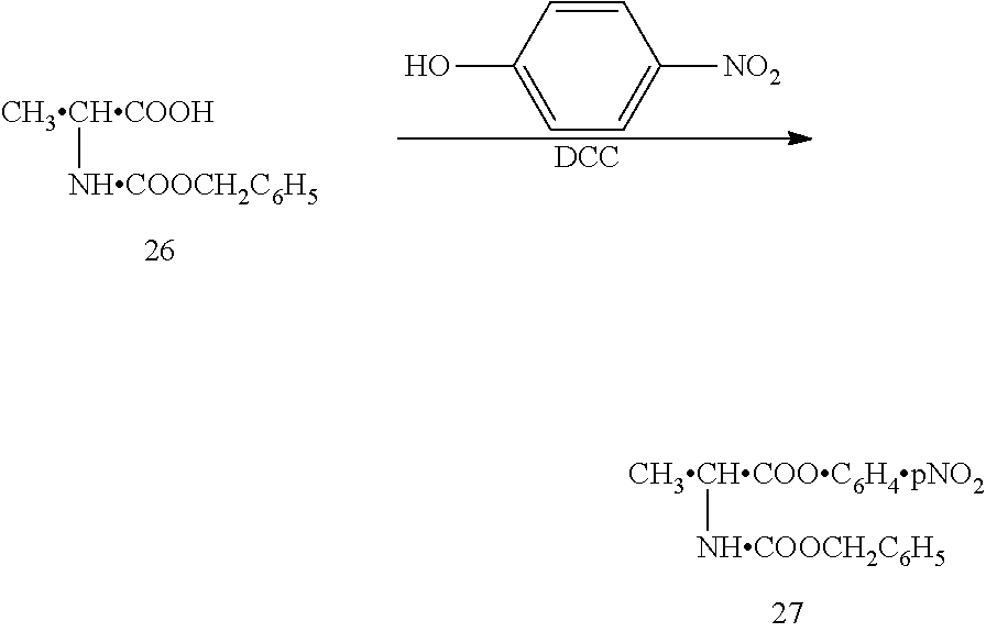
[CH3CHCOOC6H4pNO2][NHCOOCH2C6H5].[CH3CHCOOH][NHCOOCH2C6H5].C1=CC(O)=CC=C1[NO2].[DCC]
